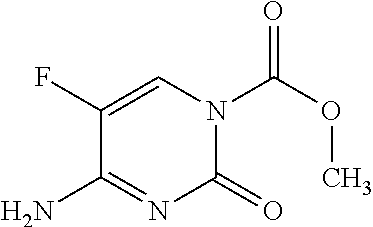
C1(F)=CN(C(OC)=O)C(=O)N=C1N
